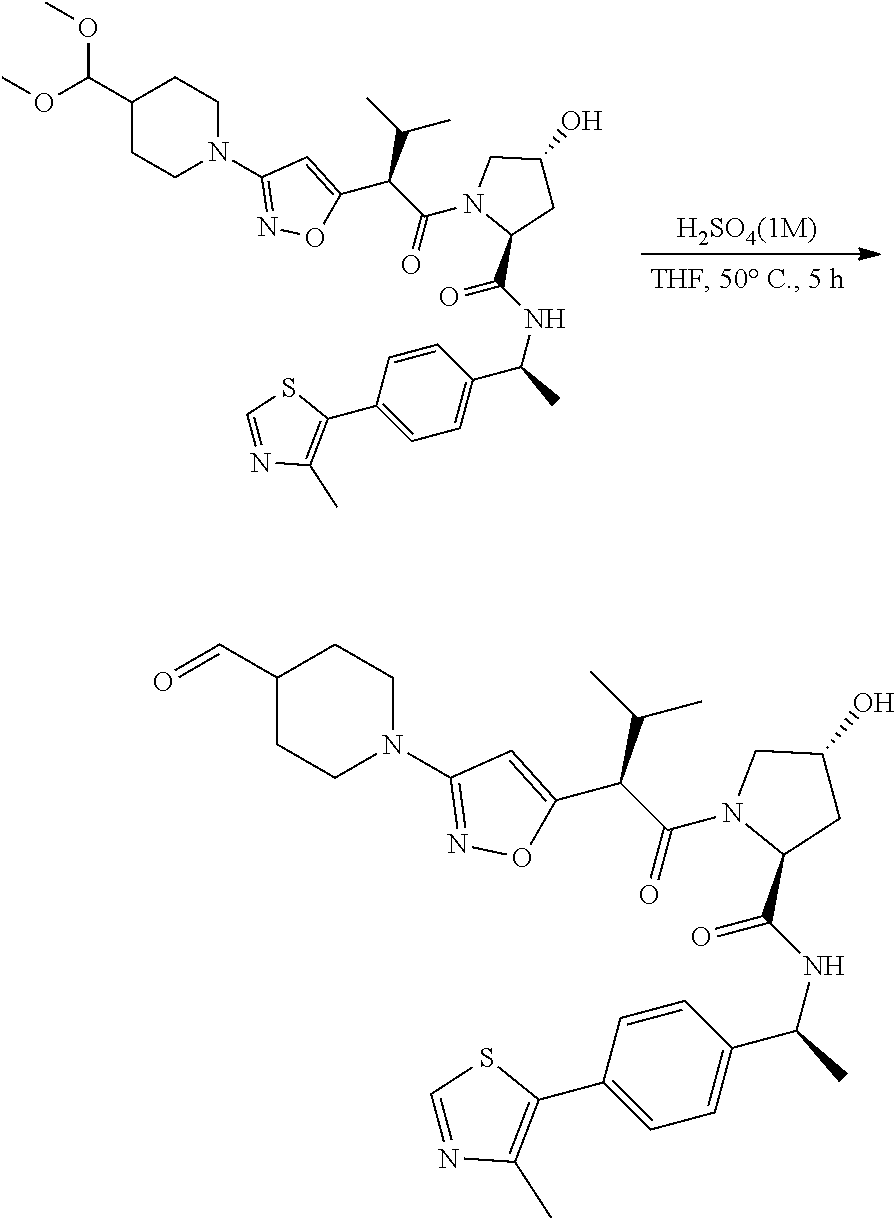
C1(C(OC)OC)CCN(C2=NOC(C(C(=O)N3C(C(NC(C)C4=CC=C(C5=C(C)N=CS5)C=C4)=O)CC(O)C3)C(C)C)=C2)CC1.C1(C=O)CCN(C2=NOC(C(C(=O)N3C(C(NC(C)C4=CC=C(C5=C(C)N=CS5)C=C4)=O)CC(O)C3)C(C)C)=C2)CC1
